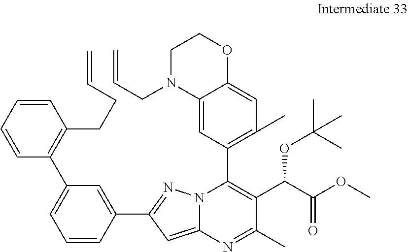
C1=CC(C2=NN3C(=C2)N=C(C)C(C(C(OC)=O)OC(C)(C)C)=C3C2=C(C)C=C3C(=C2)N(CC=C)CCO3)=CC(C2=C(CCC=C)C=CC=C2)=C1
